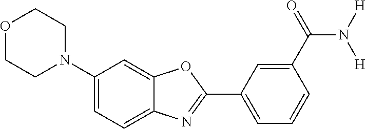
C1=C(N2CCOCC2)C=C2C(=C1)N=C(C1=CC=CC(C(=O)N([H])[H])=C1)O2
